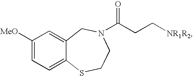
C1([MeO])=CC=C2C(=C1)CN(C(CC[NR1R2])=O)CCS2
